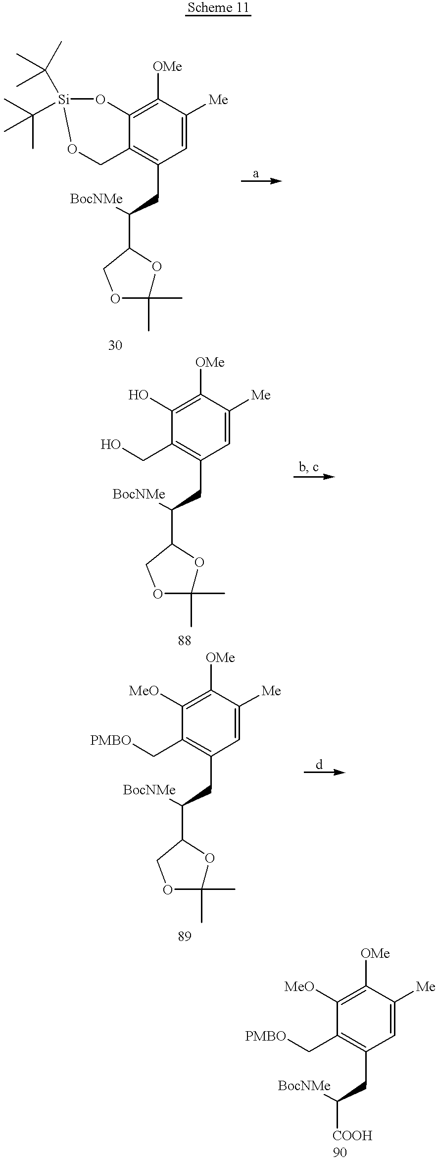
C1([OMe])=C2C(=C(CC([BocNMe])C3OC(C)(C)OC3)C=C1[Me])CO[Si](C(C)(C)C)(C(C)(C)C)O2.C1([OMe])=C(O)C(CO)=C(CC([BocNMe])C2OC(C)(C)OC2)C=C1[Me].C1([OMe])=C([MeO])C(C[PMBO])=C(CC([BocNMe])C2OC(C)(C)OC2)C=C1[Me].C1([OMe])=C([MeO])C(C[PMBO])=C(CC([BocNMe])[COOH])C=C1[Me]
